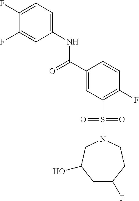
C1(F)=CC=C(NC(C2=CC(S(=O)(=O)N3CC(O)CC(F)CC3)=C(F)C=C2)=O)C=C1F
